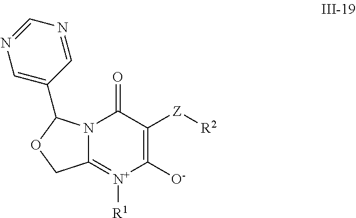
C1([O-])=C([Z][R2])C(=O)N2C(=[N+]1[R1])COC2C1=CN=CN=C1
